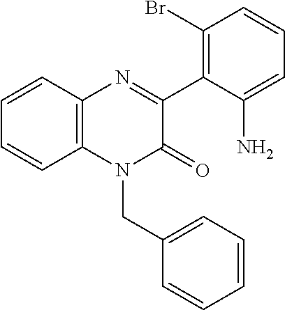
N1=C(C2=C(Br)C=CC=C2N)C(=O)N(CC2=CC=CC=C2)C2=C1C=CC=C2
